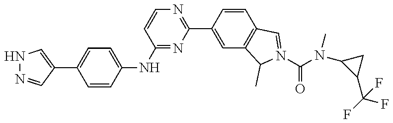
N1=C(C2=CC3=C(C=C2)C=N(C(N(C)C2C(C(F)(F)F)C2)=O)C3C)N=C(NC2=CC=C(C3=CNN=C3)C=C2)C=C1
